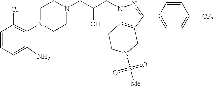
C1CN(CC(CN2C3=C(C(C4=CC=C([CF3])C=C4)=N2)CN(S([Me])(=O)=O)CC3)O)CCN1C1=C(Cl)C=CC=C1N
